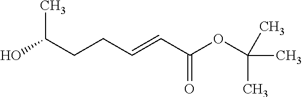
OC(CCC=CC(OC(C)(C)C)=O)C
